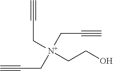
[N+](CCO)(CC#C)(CC#C)CC#C
